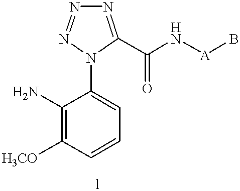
C1(N)=C([H3CO])C=CC=C1N1C(C(N[A]B)=O)=NN=N1
